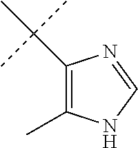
C1(C(C)(C)C)=C(C)NC=N1
